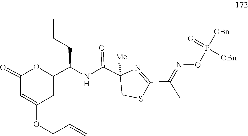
N1=C(C(C)=NOP([OBn])(=O)[OBn])SCC1(C(NC(C1=CC(OCC=C)=CC(=O)O1)CCC)=O)[Me]
